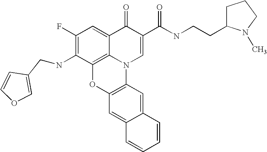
C1(F)=C(NCC2=COC=C2)C2=C3C(=C1)C(=O)C(C(NCCC1CCCN1C)=O)=CN3C1=C(O2)C=C2C(=C1)C=CC=C2
